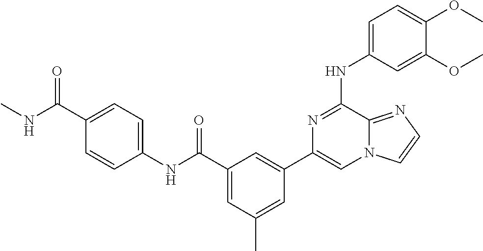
C1=C(NC2=NC(C3=CC(C(=O)NC4=CC=C(C(=O)NC)C=C4)=CC(C)=C3)=CN3C2=NC=C3)C=C(OC)C(OC)=C1
